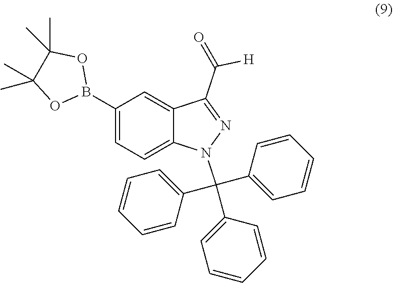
C1(B2OC(C)(C)C(C)(C)O2)=CC=C2C(=C1)C(C([H])=O)=NN2C(C1=CC=CC=C1)(C1=CC=CC=C1)C1=CC=CC=C1
